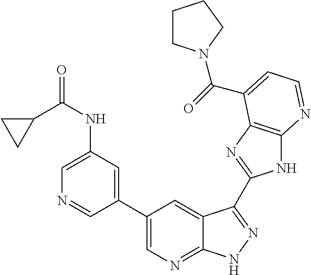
C1(C2=CN=C3C(=C2)C(C2=NC4=C(N2)N=CC=C4C(=O)N2CCCC2)=NN3)=CC(NC(C2CC2)=O)=CN=C1
